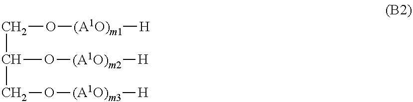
C(O[(A1O)m1][H])C(CO[(A1O)m3][H])O[(A1O)m2][H]
